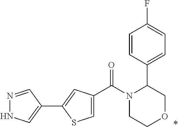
*.N1(C(C2=CSC(C3=CNN=C3)=C2)=O)CCOCC1C1=CC=C(F)C=C1
